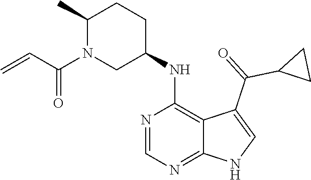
C1(C)N(C(C=C)=O)CC(NC2=C3C(=NC=N2)NC=C3C(=O)C2CC2)CC1
